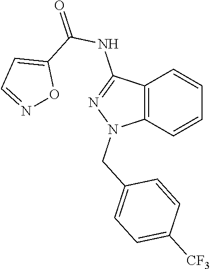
C12=C(C=CC=C1)N(CC1=CC=C([CF3])C=C1)N=C2NC(=O)C1=CC=NO1
